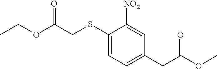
C1(SCC(OCC)=O)=CC=C(CC(OC)=O)C=C1[NO2]
